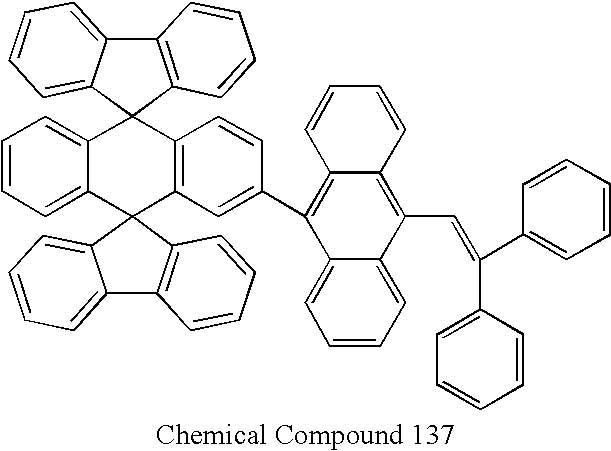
C12=CC=CC=C1C1(C3=C(C=CC(C4=C5C(=C(C=C(C6=CC=CC=C6)C6=CC=CC=C6)C6=CC=CC=C46)C=CC=C5)=C3)C23C2=CC=CC=C2C2=C3C=CC=C2)C2=C(C3=CC=CC=C31)C=CC=C2
